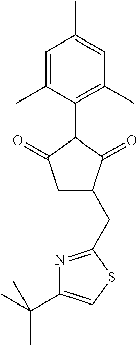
C1=C(C)C(C2C(=O)CC(CC3=NC(C(C)(C)C)=CS3)C2=O)=C(C)C=C1C
